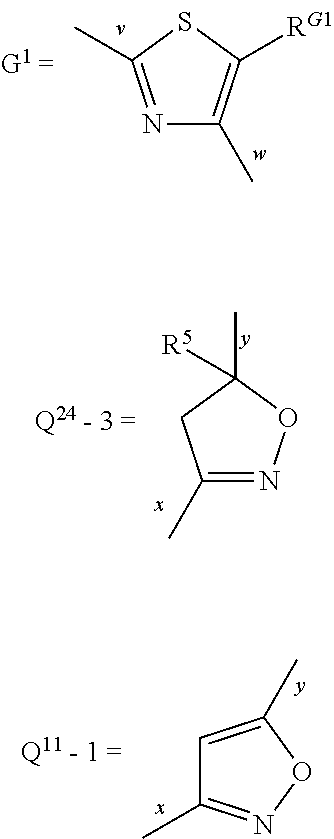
N1=C(C)SC([RG1])=C1C.C1(C)=NOC(C)([R5])C1.C1=C(C)ON=C1C
